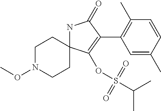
N1C2(C(OS(=O)(=O)C(C)C)=C(C3=C(C)C=CC(C)=C3)C1=O)CCN(OC)CC2
